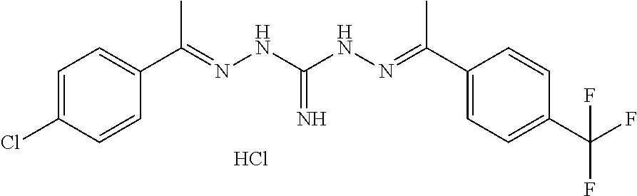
Cl.C1=C(Cl)C=CC(C(=NNC(NN=C(C2=CC=C(C(F)(F)F)C=C2)C)=N)C)=C1
